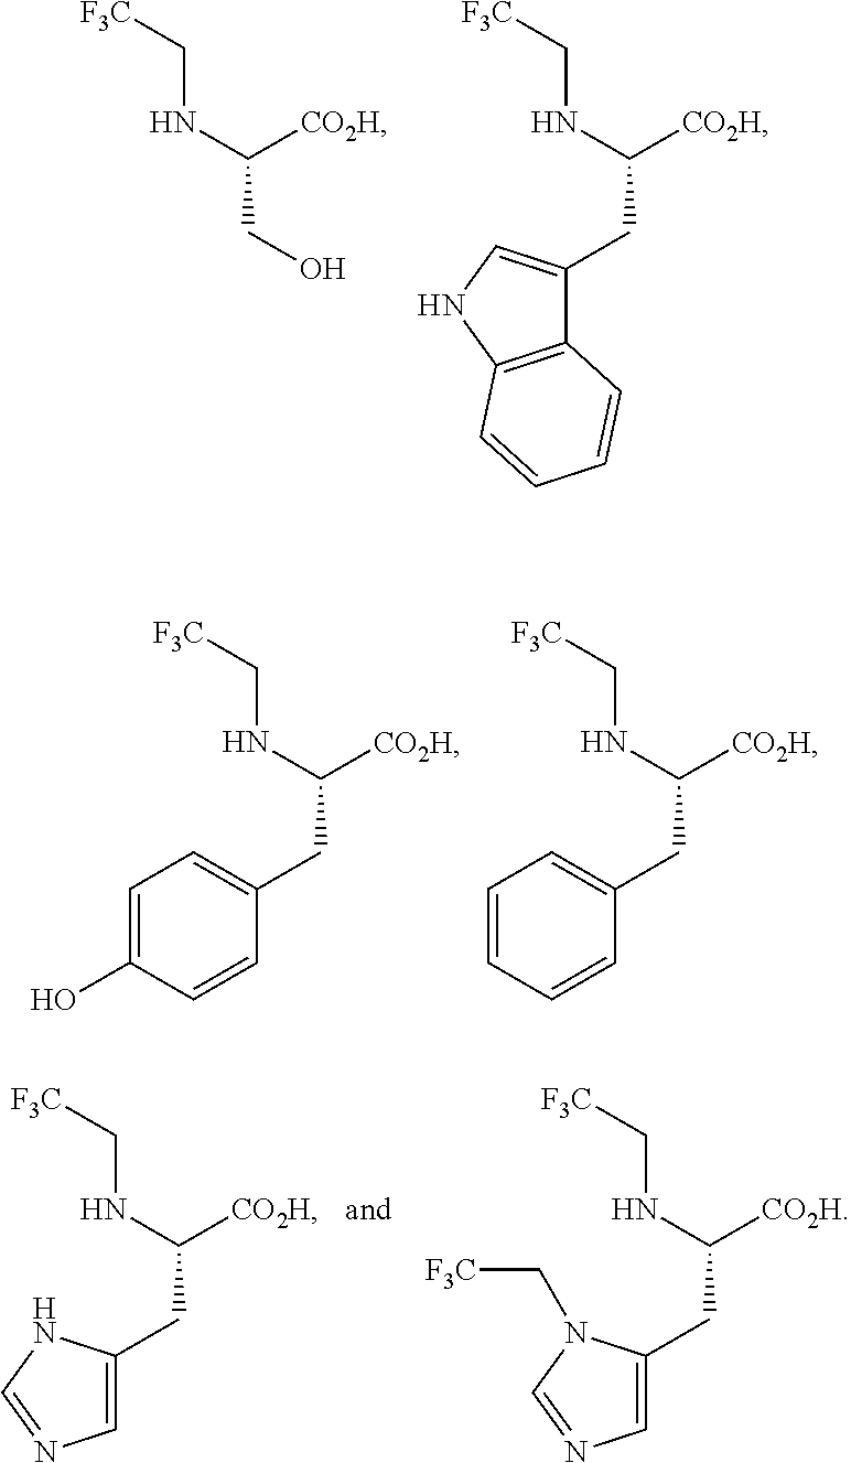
N(C([CO2H])CO)C[F3C].N(C([CO2H])CC1=CNC2=C1C=CC=C2)C[F3C].N(C([CO2H])CC1=CC=C(O)C=C1)C[F3C].N(C([CO2H])CC1=CC=CC=C1)C[F3C].N(C([CO2H])CC1=CN=CN1)C[F3C].N(C([CO2H])CC1=CN=CN1C[F3C])C[F3C]
